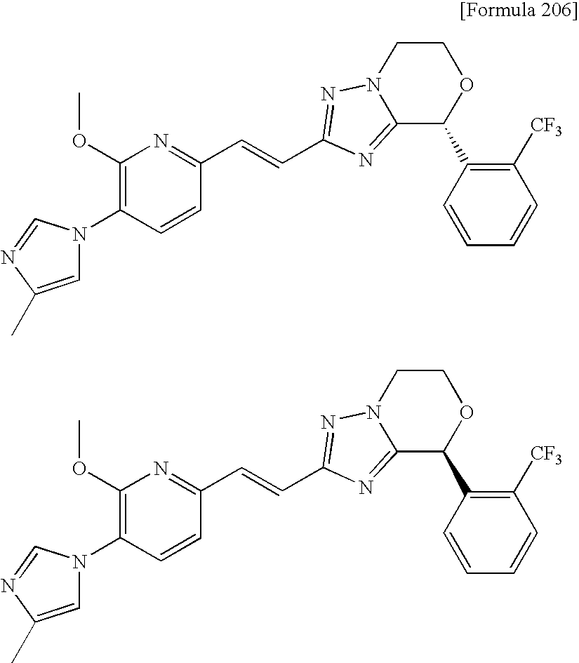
N1(C2=C(OC)N=C(C=CC3=NN4CCOC(C5=C([CF3])C=CC=C5)C4=N3)C=C2)C=C(C)N=C1.N1(C2=C(OC)N=C(C=CC3=NN4CCOC(C5=C([CF3])C=CC=C5)C4=N3)C=C2)C=C(C)N=C1
